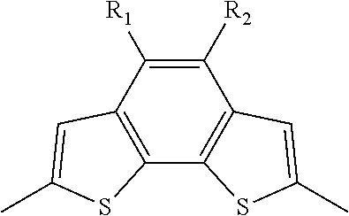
C12=C(C([R1])=C([R2])C3=C1SC(C)=C3)C=C(C)S2
